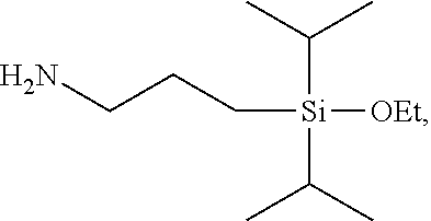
NCCC[Si]([OEt])(C(C)C)C(C)C
